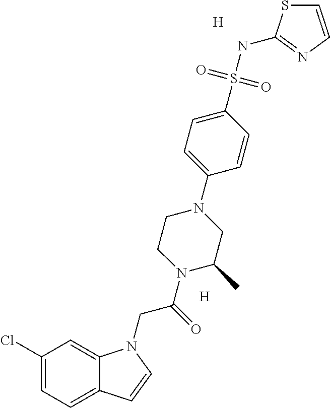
[H].[H].C1(Cl)=CC=C2C(=C1)N(CC(=O)N1C(C)CN(C3=CC=C(S(NC4=NC=CS4)(=O)=O)C=C3)CC1)C=C2
